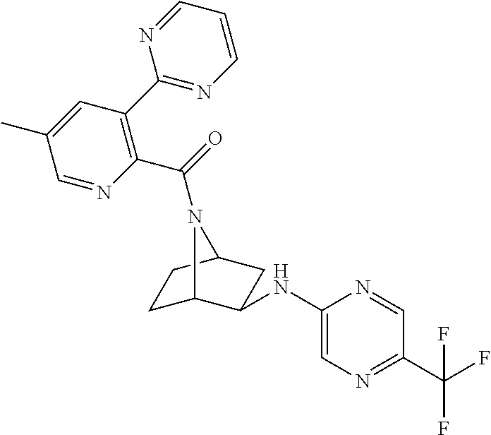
C1C2C(NC3=CN=C(C(F)(F)F)C=N3)CC(C1)N2C(=O)C1=C(C2=NC=CC=N2)C=C(C)C=N1
